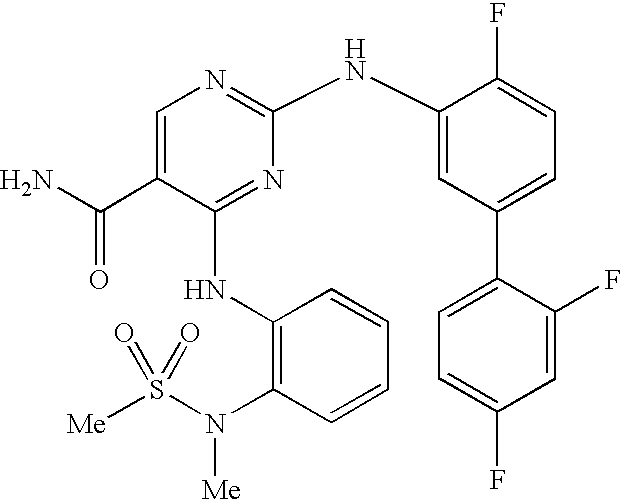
N(C1=NC(NC2=CC(C3=CC=C(F)C=C3F)=CC=C2F)=NC=C1C(N)=O)C1=C(N(S([Me])(=O)=O)[Me])C=CC=C1
